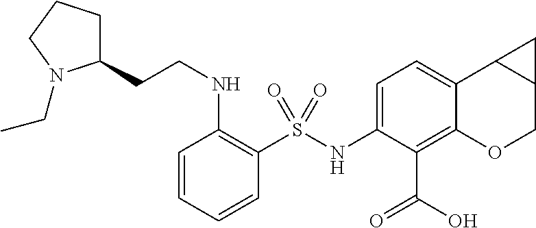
C1(NS(C2=C(NCCC3CCCN3CC)C=CC=C2)(=O)=O)=CC=C2C(=C1C(=O)O)OCC1C2C1
